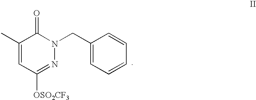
C1(C)=CC([OSO2CF3])=NN(CC2=CC=CC=C2)C1=O
